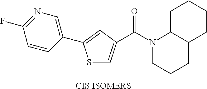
C1(C2=CC(C(N3CCCC4C3CCCC4)=O)=CS2)=CN=C(F)C=C1.[CIS ISOMERS]
